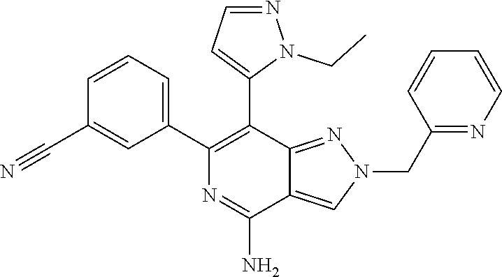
C1(C2=CC=CC(C#N)=C2)=C(C2=CC=NN2CC)C2=NN(CC3=NC=CC=C3)C=C2C(N)=N1
